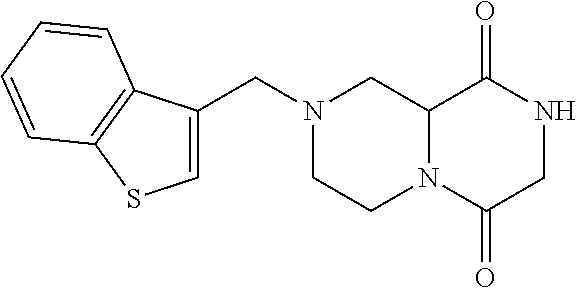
C12N(C(=O)CNC1=O)CCN(CC1=CSC3=C1C=CC=C3)C2
